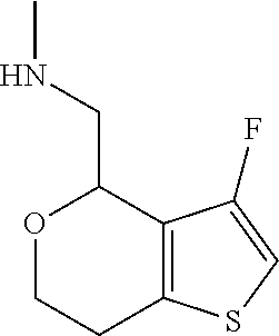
O1CCC2=C(C(F)=CS2)C1CNC
